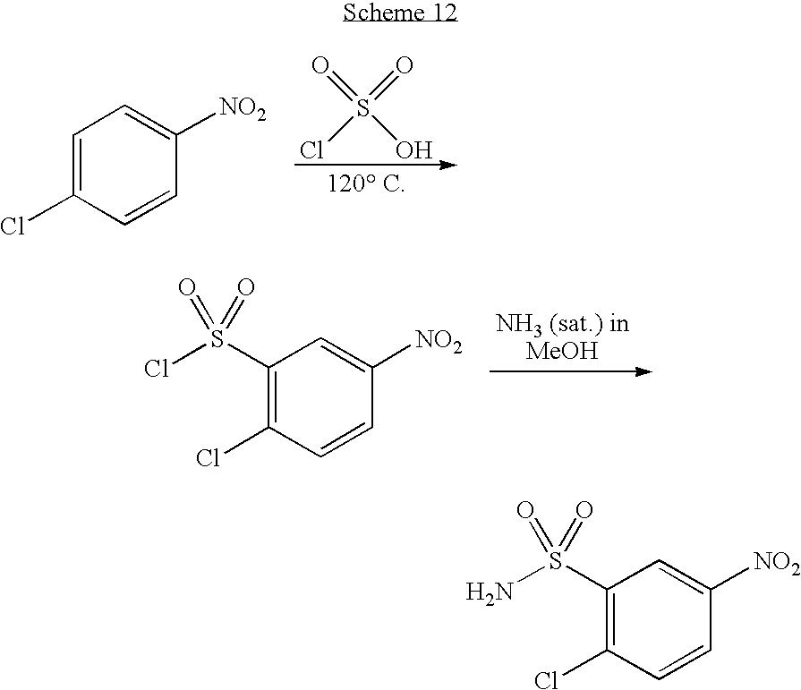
C1=C(Cl)C=CC([NO2])=C1.S(=O)(Cl)(=O)O.C1(S(Cl)(=O)=O)=C(Cl)C=CC([NO2])=C1.C1(S(N)(=O)=O)=C(Cl)C=CC([NO2])=C1
